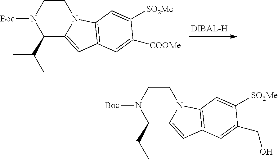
C1CN([Boc])C(C(C)C)C2=CC3=C(N12)C=C([SO2Me])C([COOMe])=C3.C1CN([Boc])C(C(C)C)C2=CC3=C(N12)C=C([SO2Me])C(CO)=C3
